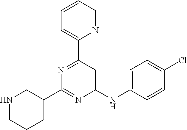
C1(NC2=CC=C(Cl)C=C2)=CC(C2=CC=CC=N2)=NC(C2CNCCC2)=N1
